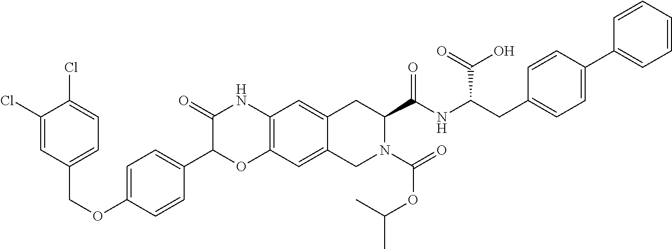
C1(Cl)=CC(COC2=CC=C(C3OC4=C(NC3=O)C=C3C(=C4)CN(C(OC(C)C)=O)C(C(NC(C(=O)O)CC4=CC=C(C5=CC=CC=C5)C=C4)=O)C3)C=C2)=CC=C1Cl
